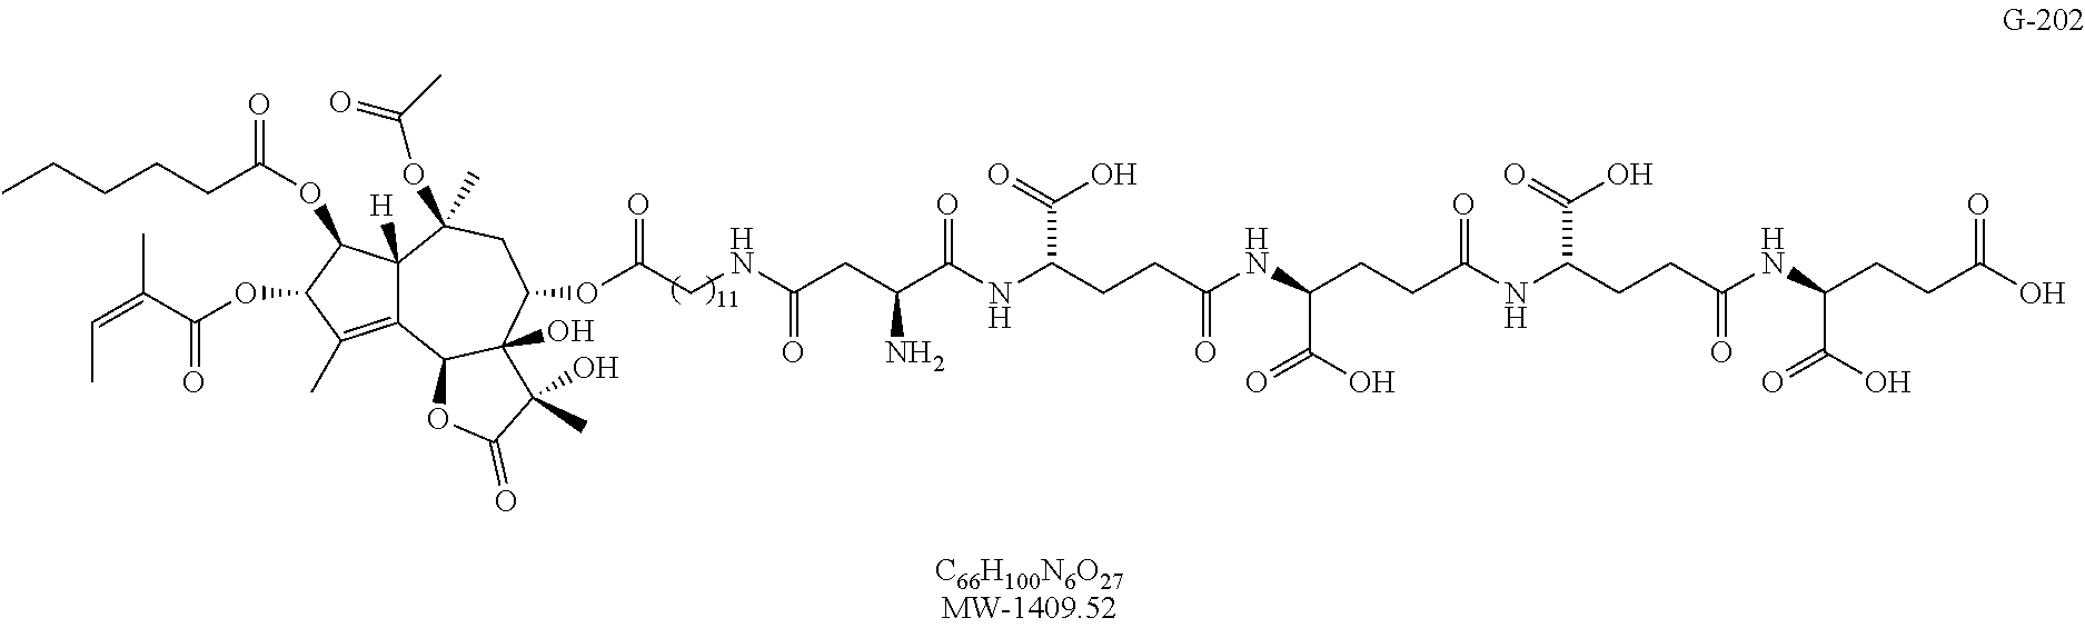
C12=C(C)C(OC(C(=CC)C)=O)C(OC(CCCCC)=O)C1([H])C(C)(OC(=O)C)CC(OC(CNC(CC(C(NC(CCC(NC(CCC(=O)NC(CCC(NC(CCC(O)=O)C(=O)O)=O)C(=O)O)C(=O)O)=O)C(=O)O)=O)N)=O)=O)C1(O)C2OC(=O)C1(O)C
